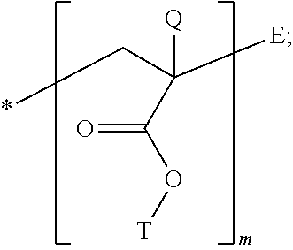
*CC([E])([Q])C(O[T])=O
